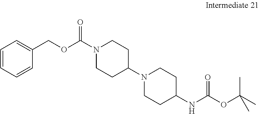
N1(C(OCC2=CC=CC=C2)=O)CCC(N2CCC(NC(OC(C)(C)C)=O)CC2)CC1
